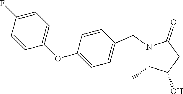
N1(CC2=CC=C(OC3=CC=C(F)C=C3)C=C2)C(C)C(O)CC1=O
